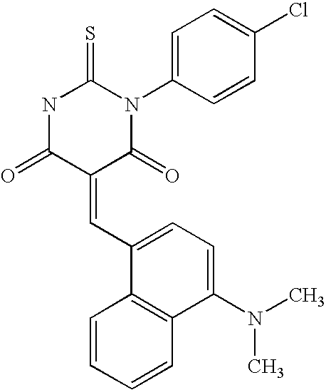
N1C(=O)C(=CC2=CC=C(N(C)C)C3=C2C=CC=C3)C(=O)N(C2=CC=C(Cl)C=C2)C1=S
